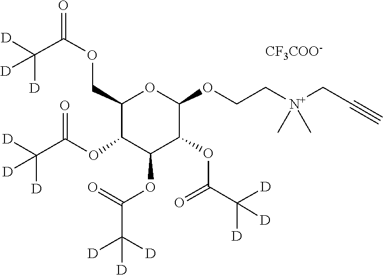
C(C[N+](C)(C)CCOC1C(OC(C([D])([D])[D])=O)C(OC(C([D])([D])[D])=O)C(OC(C([D])([D])[D])=O)C(COC(C([D])([D])[D])=O)O1)#C.[CF3COO-]
